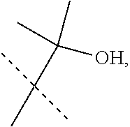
C(C)([OH])(C)C(C)(C)C
